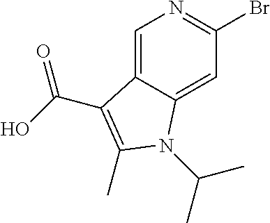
C1=C2C(=CC(Br)=N1)N(C(C)C)C(C)=C2C(=O)O
